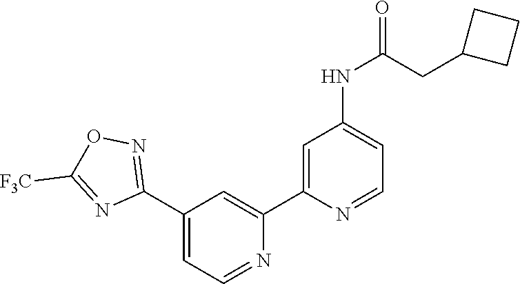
N1=CC=C(C2=NOC([F3C])=N2)C=C1C1=CC(NC(CC2CCC2)=O)=CC=N1
